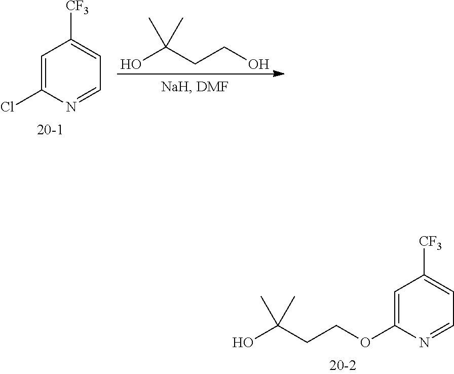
C1=C(Cl)N=CC=C1[CF3].OC(CCO)(C)C.C1=C(OCCC(O)(C)C)N=CC=C1[CF3]
